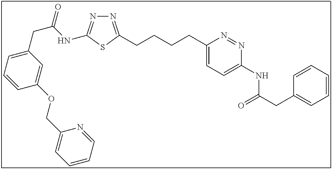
N1=C(CCCCC2=CC=C(NC(CC3=CC=CC=C3)=O)N=N2)SC(NC(CC2=CC=CC(OCC3=CC=CC=N3)=C2)=O)=N1
